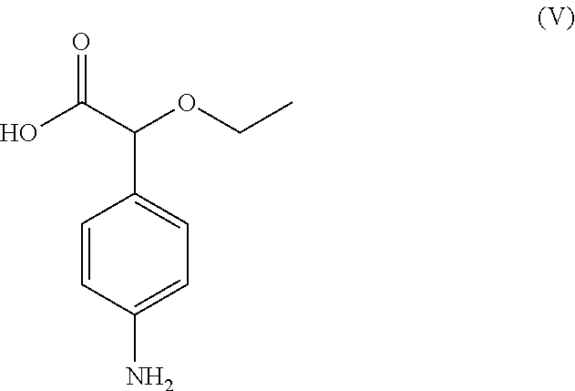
C1=CC(N)=CC=C1C(OCC)C(=O)O
